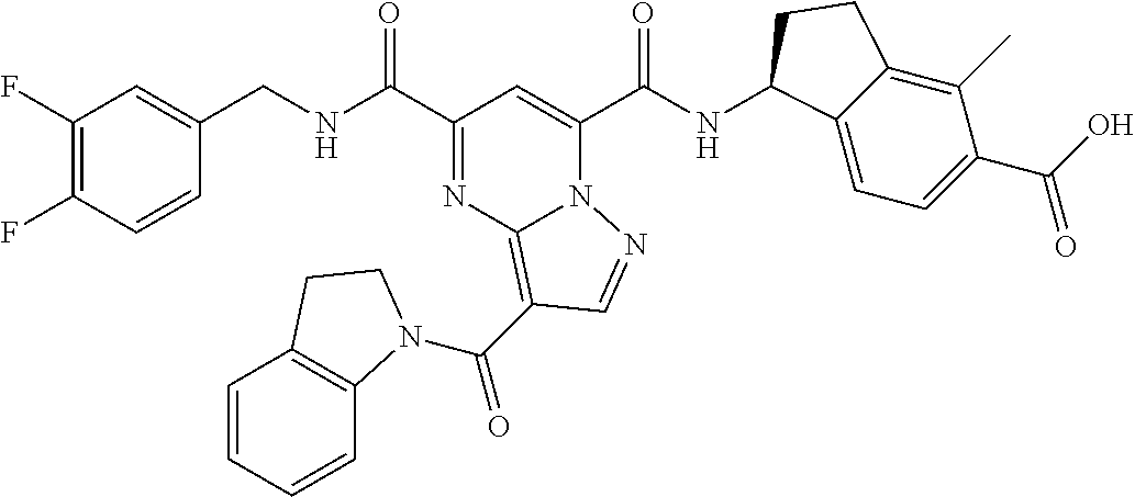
C1(F)=C(F)C=CC(CNC(C2=NC3=C(C(=O)N4C5=C(C=CC=C5)CC4)C=NN3C(C(NC3C4=CC=C(C(O)=O)C(C)=C4CC3)=O)=C2)=O)=C1
